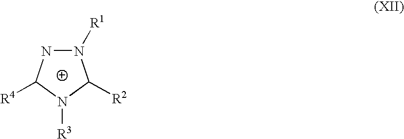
N1([R1])NC([R4])N([R3])C1[R2]
